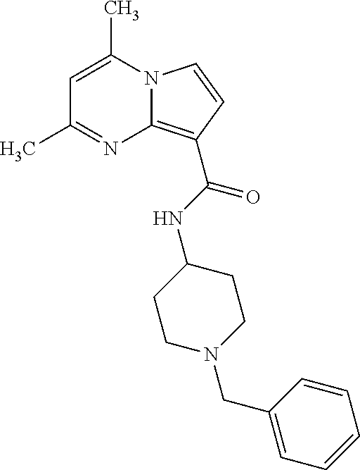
C1=C(C)N2C(=C(C(NC3CCN(CC4=CC=CC=C4)CC3)=O)C=C2)N=C1C
